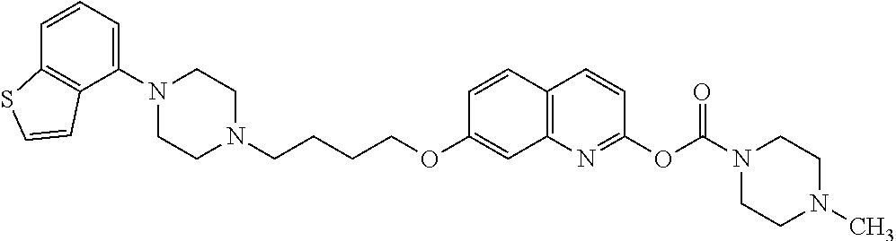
C1N(C2=CC=CC3=C2C=CS3)CCN(CCCCOC2=CC3=C(C=C2)C=CC(OC(N2CCN(C)CC2)=O)=N3)C1
